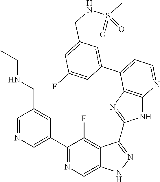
C1=NC=C(C2=NC=C3C(=C2F)C(C2=NC4=C(N2)N=CC=C4C2=CC(CNS(C)(=O)=O)=CC(F)=C2)=NN3)C=C1CNCC
